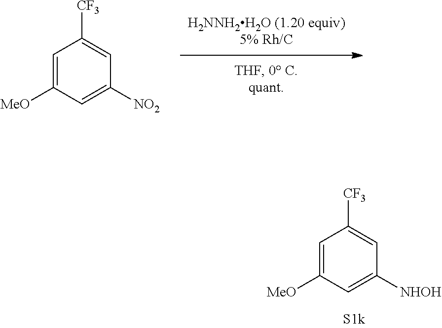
C1=C([MeO])C=C([NHOH])C=C1[CF3].C1=C([MeO])C=C([NO2])C=C1[CF3]
